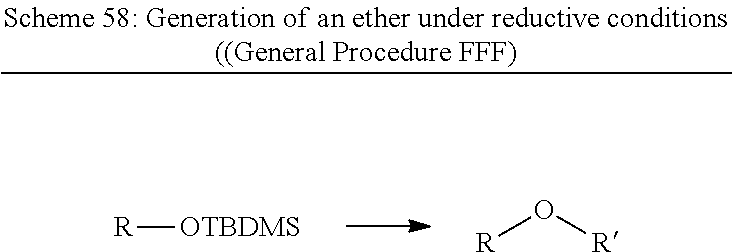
[R][OTBDMS].[R]O[R]
